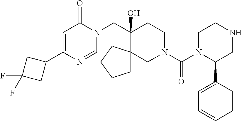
C1(C2CC(F)(F)C2)=CC(=O)N(CC2(O)CCN(C(=O)N3C(C4=CC=CC=C4)CNCC3)CC23CCCC3)C=N1
